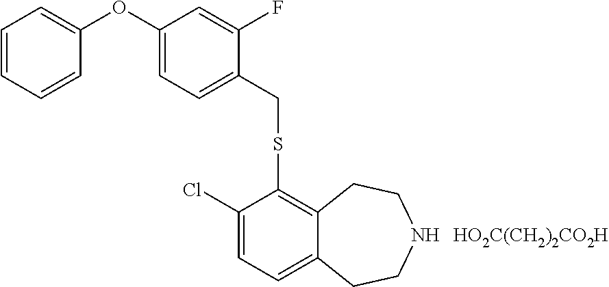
[HO2C(CH2)2CO2H].S(C1=C2C(=CC=C1Cl)CCNCC2)CC1=CC=C(OC2=CC=CC=C2)C=C1F
